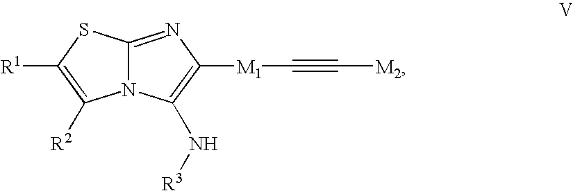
N12C(=NC([M1]C#C[M2])=C1N[R3])SC([R1])=C2[R2]
